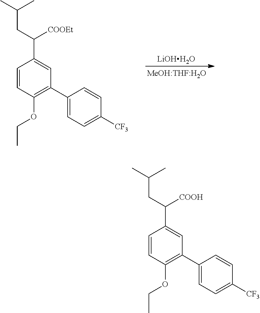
C1=CC(OCC)=C(C2=CC=C([CF3])C=C2)C=C1C(CC(C)C)[COOEt].[LiOHH2O].C1=CC(OCC)=C(C2=CC=C([CF3])C=C2)C=C1C(CC(C)C)[COOH]
